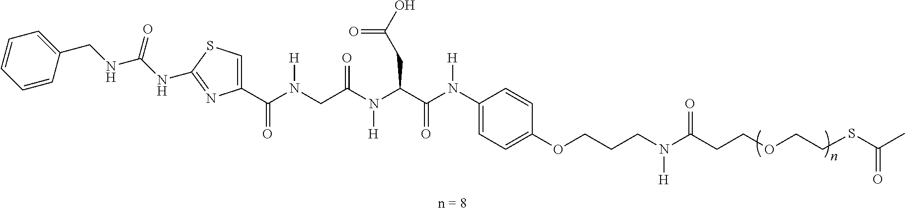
O(C1=CC=C(N(C(C(N(C(CN([H])C(=O)C2=CSC(NC(NCC3=CC=CC=C3)=O)=N2)=O)[H])CC(O)=O)=O)[H])C=C1)CCCN(C(CCOCCSC(C)=O)=O)[H]
